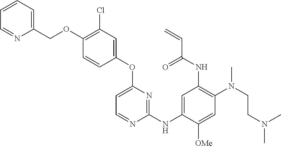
C1=NC(NC2=CC(NC(C=C)=O)=C(N(CCN(C)C)C)C=C2[OMe])=NC(OC2=CC(Cl)=C(OCC3=CC=CC=N3)C=C2)=C1
